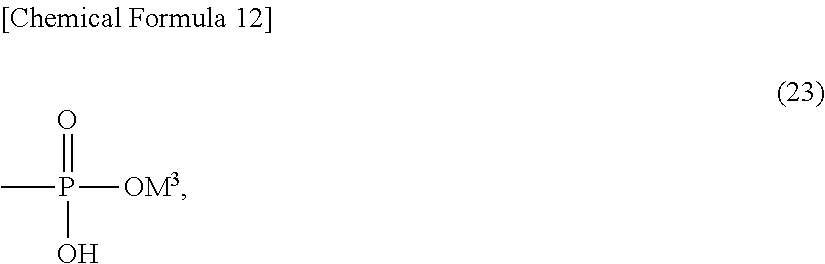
CP([OM3])(=O)O
